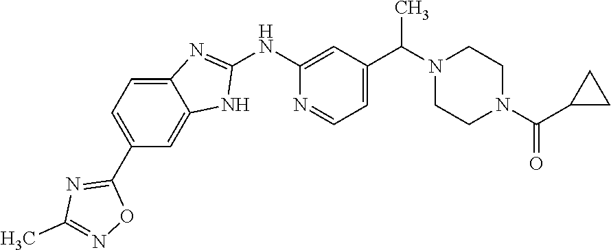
C1(C2=NC(C)=NO2)=CC=C2C(=C1)NC(NC1=CC(C(N3CCN(C(C4CC4)=O)CC3)C)=CC=N1)=N2
